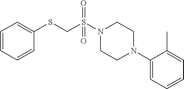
C1CN(S(=O)(=O)CSC2=CC=CC=C2)CCN1C1=CC=CC=C1C
